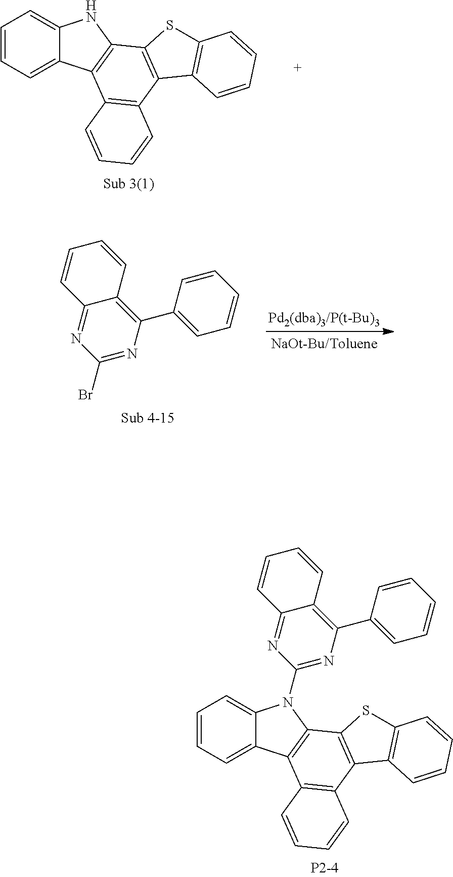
C1=CC=C2C(=C1)NC1=C2C2=C(C3=C1SC1=C3C=CC=C1)C=CC=C2.C1(Br)=NC(C2=CC=CC=C2)=C2C(=N1)C=CC=C2.C1=CC=C2C(=C1)N(C1=NC(C3=CC=CC=C3)=C3C(=N1)C=CC=C3)C1=C2C2=C(C3=C1SC1=C3C=CC=C1)C=CC=C2
